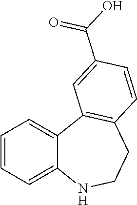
C1=CC=C2C(=C1)C1=C(CCN2)C=CC(C(O)=O)=C1
